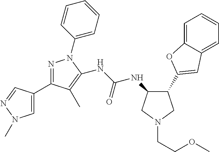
C1N(CCOC)CC(C2=CC3=CC=CC=C3O2)C1NC(NC1=C(C)C(C2=CN(C)N=C2)=NN1C1=CC=CC=C1)=O
